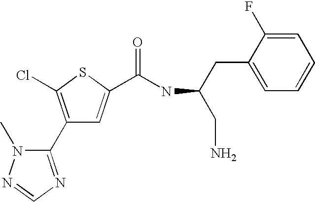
C1(C2=NC=NN2C)=C(Cl)SC(C(NC(CN)CC2=CC=CC=C2F)=O)=C1
